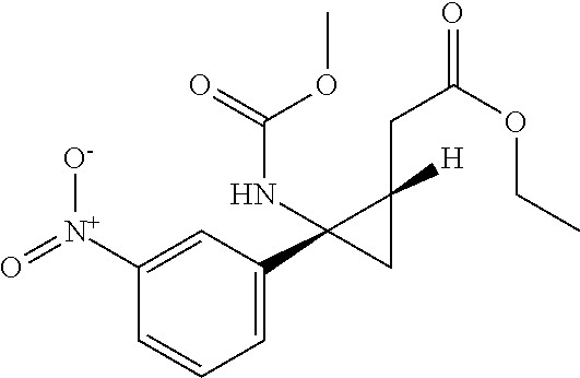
C1([N+](=O)[O-])=CC(C2(NC(OC)=O)CC2([H])CC(OCC)=O)=CC=C1
